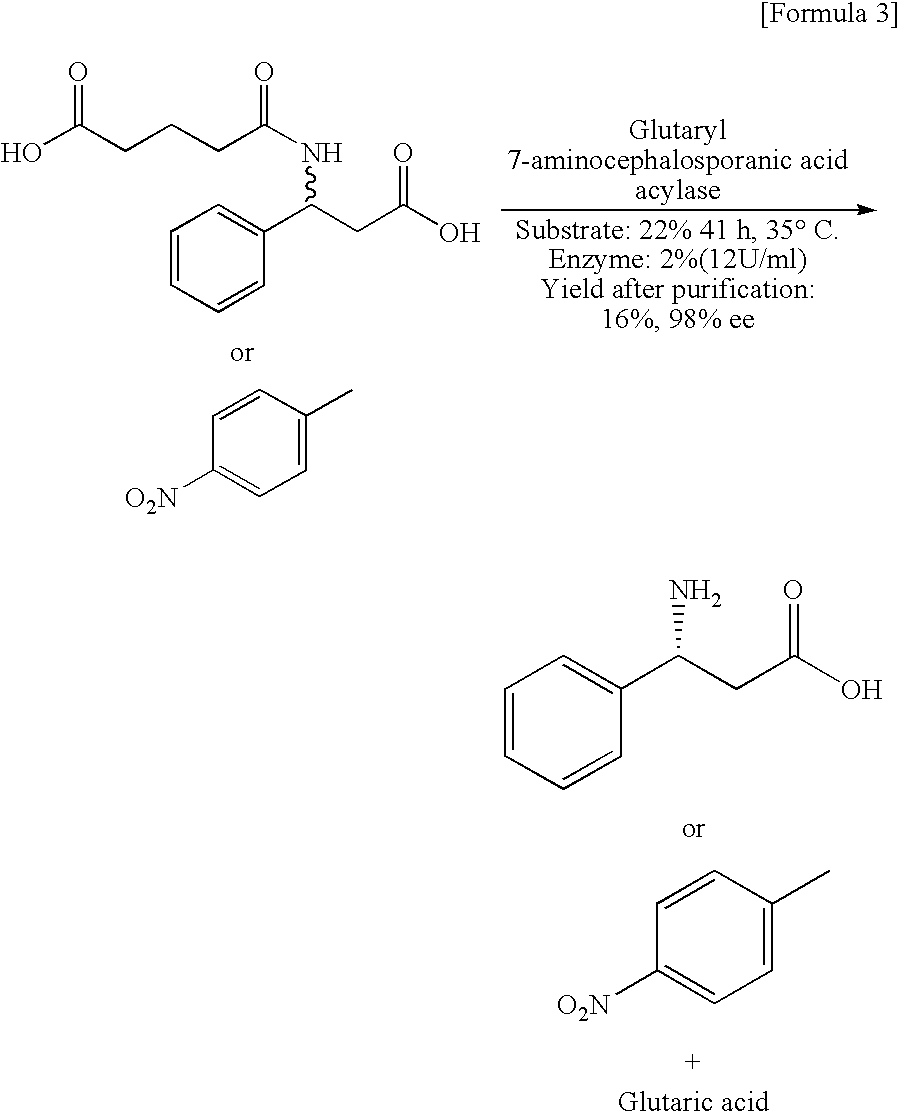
C(CCCC(NC(C1=CC=CC=C1)CC(O)=O)=O)(O)=O.C1=CC([O2N])=CC=C1C.NC(C1=CC=CC=C1)CC(O)=O.C1=CC([O2N])=CC=C1C
